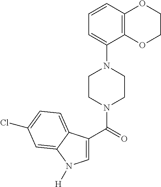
C1=CC2=C(C(N3CCN(C(=O)C4=CN([H])C5=CC(Cl)=CC=C45)CC3)=C1)OCCO2
